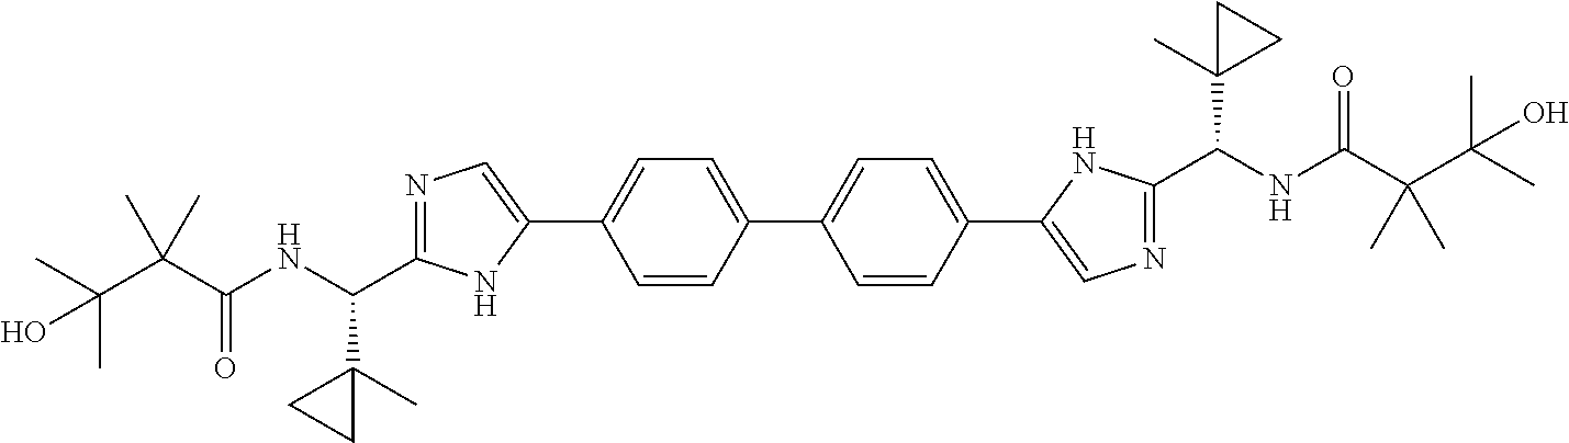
C1=C(C2=CN=C(C(NC(C(C(C)(C)O)(C)C)=O)C3(C)CC3)N2)C=CC(C2=CC=C(C3=CN=C(C(NC(C(C(C)(C)O)(C)C)=O)C4(C)CC4)N3)C=C2)=C1
